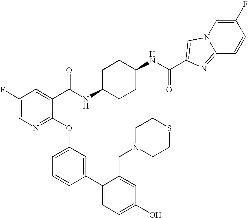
C1(F)=CN=C(OC2=CC=CC(C3=CC=C(O)C=C3CN3CCSCC3)=C2)C(C(NC2CCC(NC(=O)C3=CN4C=C(F)C=CC4=N3)CC2)=O)=C1
